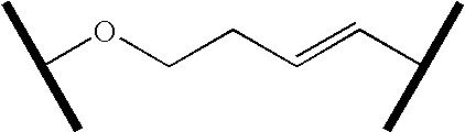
C(OCCC=CC(C)C)(C)C
